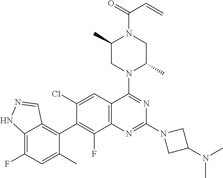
C12=C(C=C(Cl)C(C3=C4C(=C(F)C=C3C)NN=C4)=C1F)C(N1C(C)CN(C(=O)C=C)C(C)C1)=NC(N1CC(N(C)C)C1)=N2
